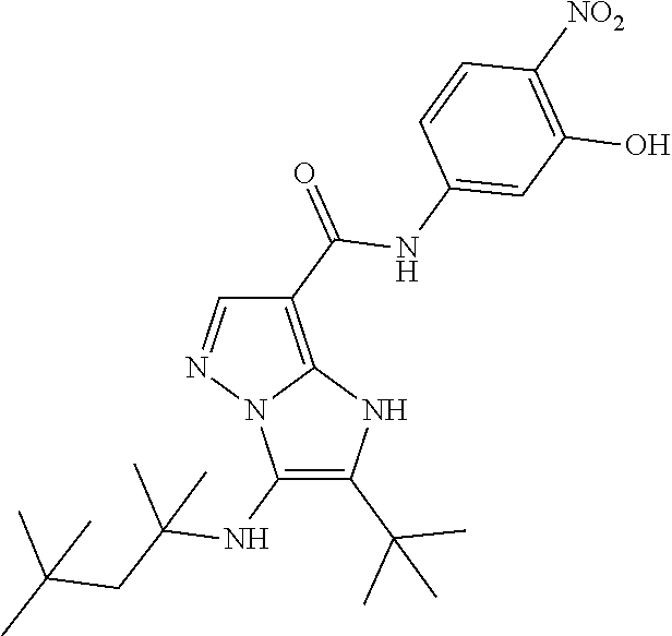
C1(C(=O)NC2=CC(O)=C([NO2])C=C2)=C2N(N=C1)C(NC(CC(C)(C)C)(C)C)=C(C(C)(C)C)N2
